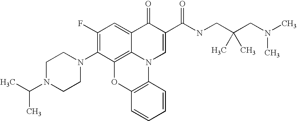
C1(F)=C(N2CCN(C(C)C)CC2)C2=C3C(=C1)C(=O)C(C(NCC(CN(C)C)(C)C)=O)=CN3C1=C(O2)C=CC=C1
